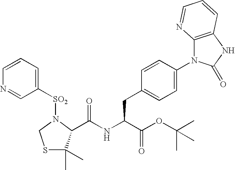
C1=CC(CC(NC(=O)C2C(C)(C)SCN2[SO2]C2=CC=CN=C2)C(OC(C)(C)C)=O)=CC=C1N1C2=C(NC1=O)C=CC=N2
